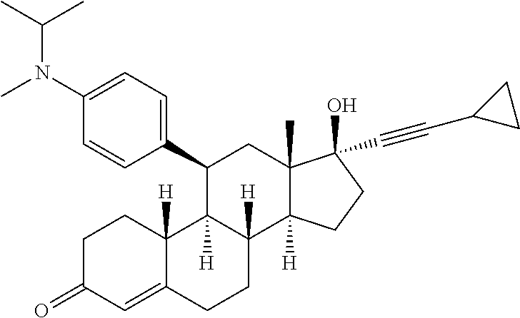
C1CC2([H])C(=CC1=O)CCC1([H])C2([H])C(C2=CC=C(N(C(C)C)C)C=C2)CC2(C)C1([H])CCC2(O)C#CC1CC1
